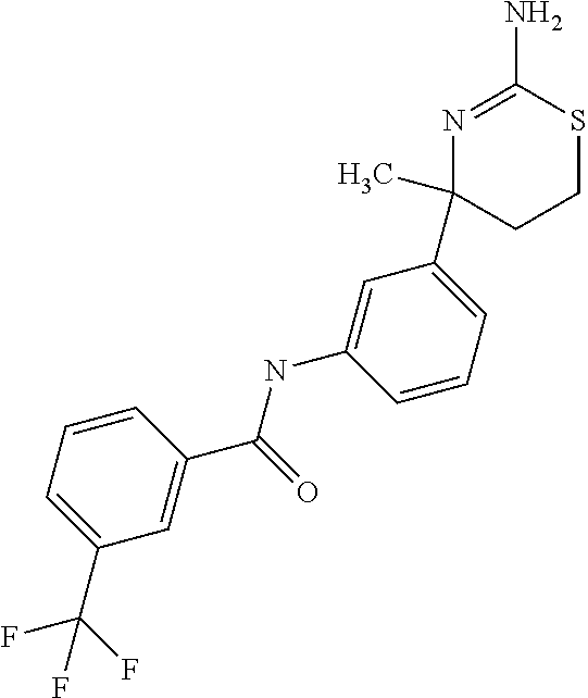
C1=CC=C(C(F)(F)F)C=C1C(=O)NC1=CC(C2(C)N=C(N)SCC2)=CC=C1
